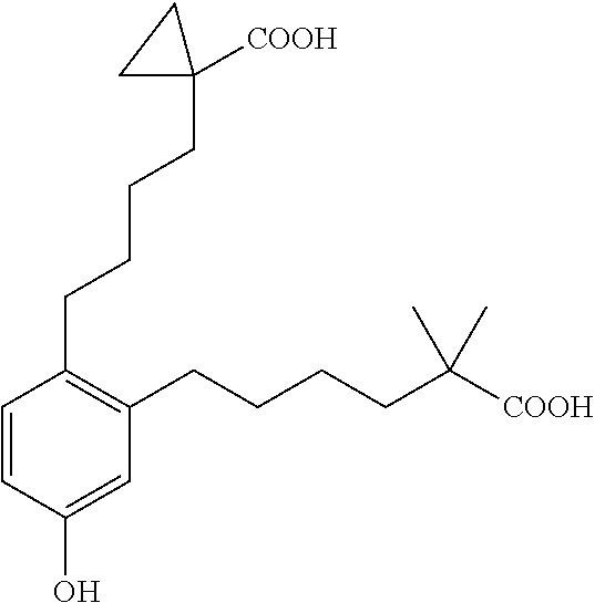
C1=CC(CCCCC2([COOH])CC2)=C(CCCCC(C)(C)[COOH])C=C1O
